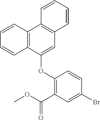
O(C1=C(C(OC)=O)C=C(Br)C=C1)C1=CC2=C(C3=C1C=CC=C3)C=CC=C2
